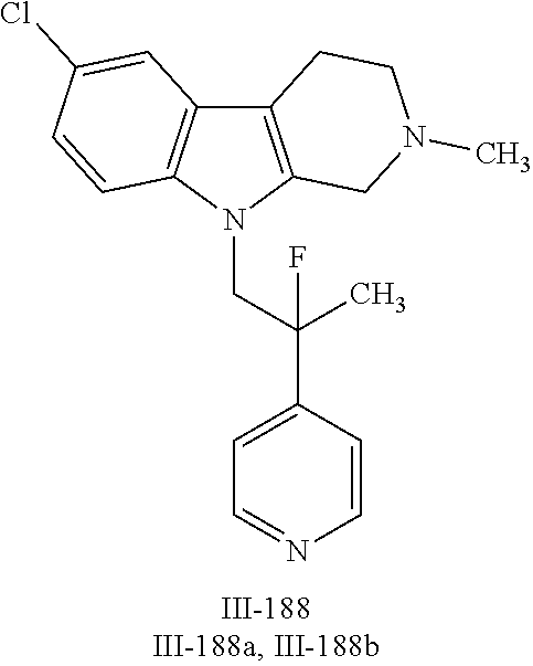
N1(CC(C2=CC=NC=C2)(C)F)C2=C(C3=C1C=CC(Cl)=C3)CCN(C)C2
